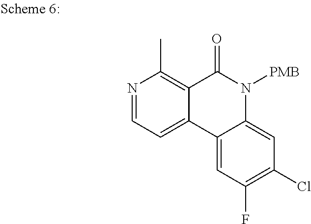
N1=CC=C2C(=C1C)C(=O)N([PMB])C1=CC(Cl)=C(F)C=C21
